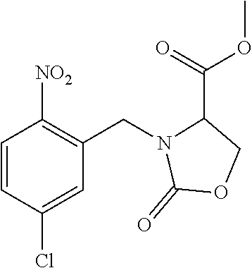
C1=CC(Cl)=CC(CN2C(=O)OCC2C(OC)=O)=C1[NO2]
